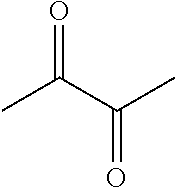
CC(C(C)=O)=O
